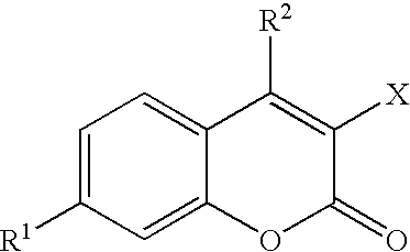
C1=C([R1])C=C2C(=C1)C([R2])=C([X])C(=O)O2
